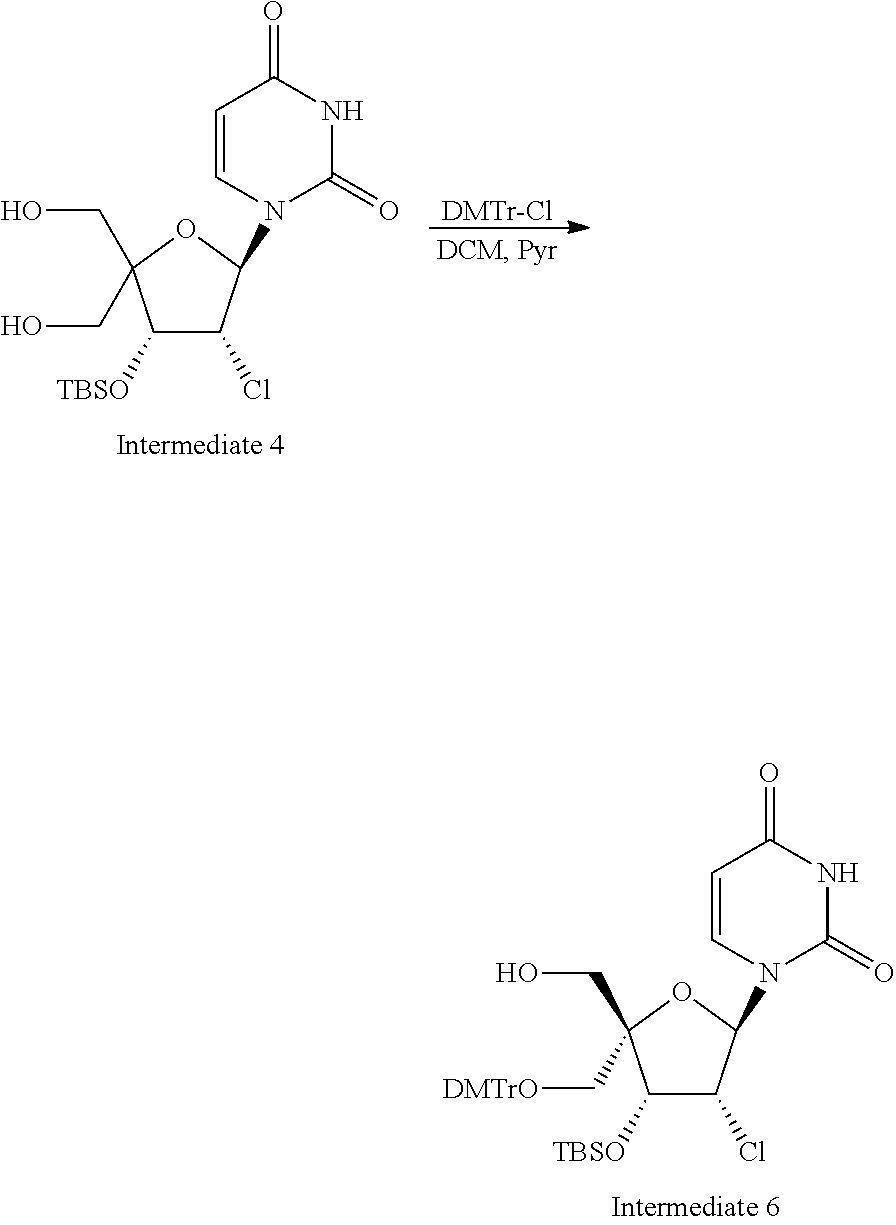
C1([TBSO])C(Cl)C(N2C=CC(=O)NC2=O)OC1(CO)CO.[DMTr-Cl].C1([TBSO])C(Cl)C(N2C=CC(=O)NC2=O)OC1(CO)C[DMTrO]
